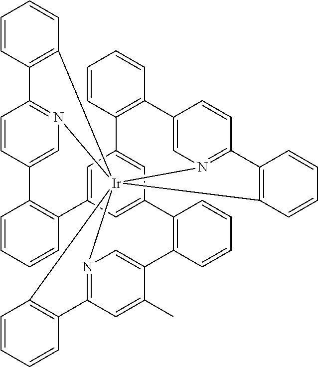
C1=CC=CC2=C1C1=CN3=C(C=C1)C1=C(C=CC=C1)[Ir]3145N3=C(C=C(C)C(=C3)C3=C(C6=CC2=CC(=C6)C2=C(C=CC=C2)C2=CN1=C(C=C2)C1=C4C=CC=C1)C=CC=C3)C1=C5C=CC=C1
